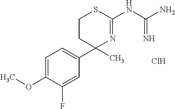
C1=C(OC)C(F)=CC(C2(C)CCSC(NC(=N)N)=N2)=C1.Cl
